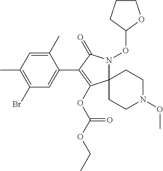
C12(N(OC3CCCO3)C(=O)C(C3=CC(Br)=C(C)C=C3C)=C1OC(OCC)=O)CCN(OC)CC2
